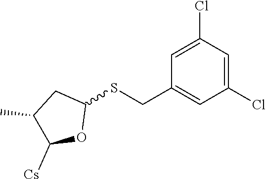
C1(Cl)=CC(Cl)=CC(CSC2CC(C)C([Cs])O2)=C1
